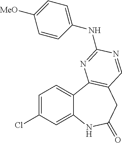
C1=C(Cl)C=C2C(=C1)C1=C(CC(=O)N2)C=NC(NC2=CC=C([MeO])C=C2)=N1
